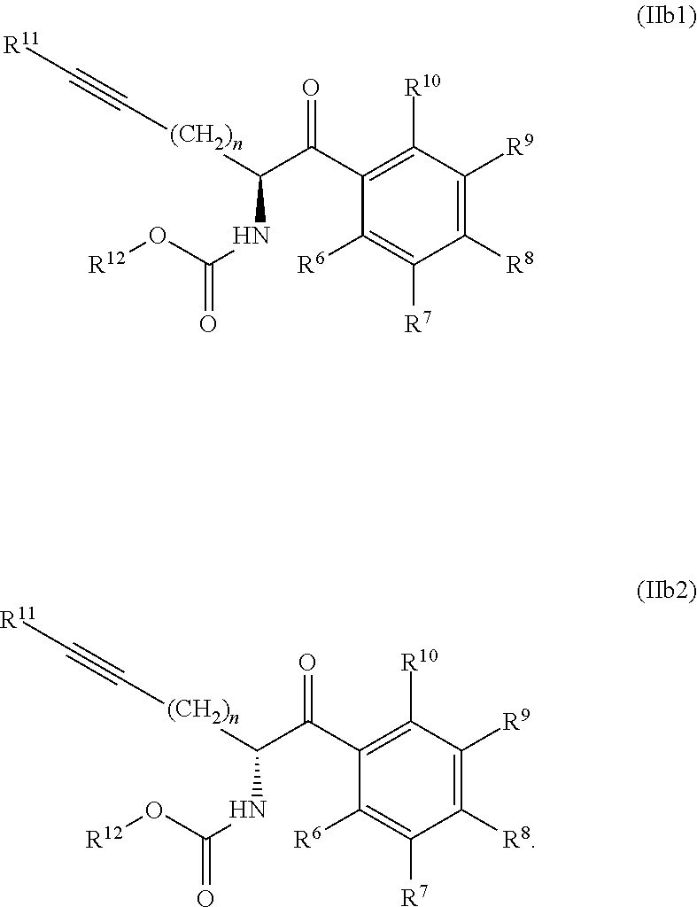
C1(C(=O)C([(CH2)n]C#C[R11])NC(O[R12])=O)=C([R10])C([R9])=C([R8])C([R7])=C1[R6].C1(C(=O)C([(CH2)n]C#C[R11])NC(O[R12])=O)=C([R10])C([R9])=C([R8])C([R7])=C1[R6]
